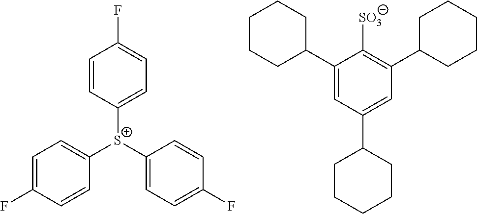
C1([S+](C2=CC=C(F)C=C2)C2=CC=C(F)C=C2)=CC=C(F)C=C1.C1(C2CCCCC2)=CC(C2CCCCC2)=CC(C2CCCCC2)=C1[SO3]
